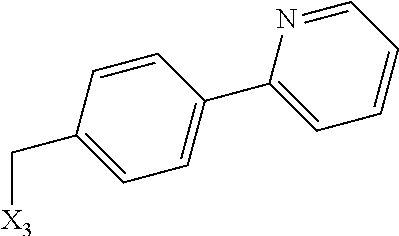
C1=CC(C[X3])=CC=C1C1=CC=CC=N1
